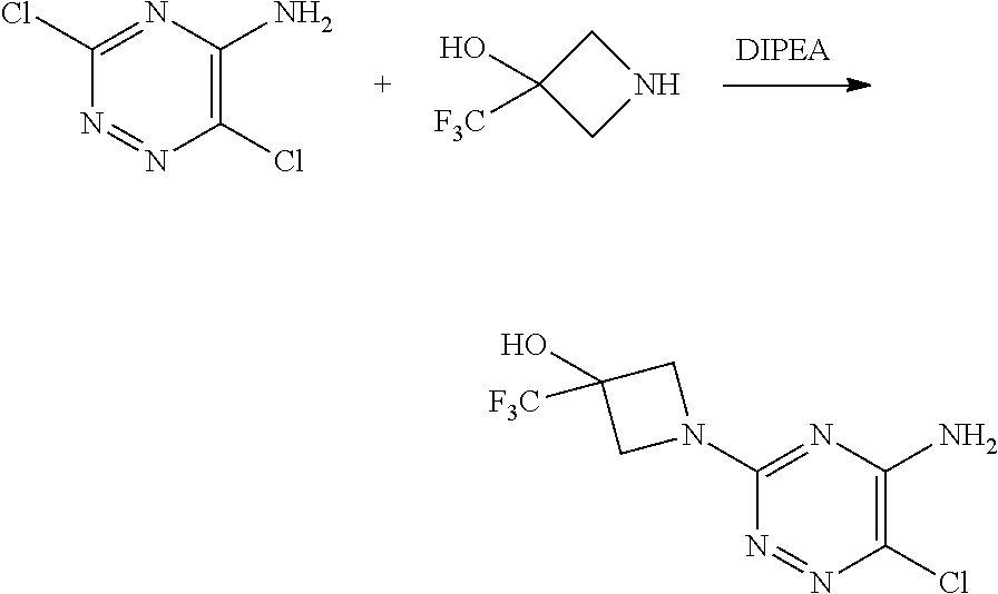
C1(Cl)=NC(N)=C(Cl)N=N1.C1(O)([F3C])CNC1.C1(N2CC([F3C])(O)C2)=NC(N)=C(Cl)N=N1
